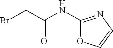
C1(NC(CBr)=O)=NC=CO1
